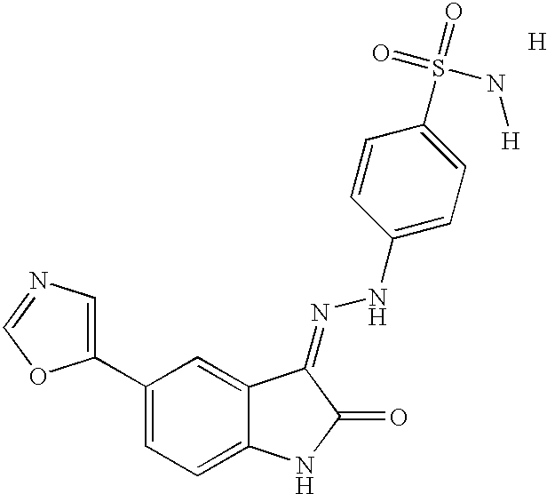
C1(C2=CN=CO2)=CC=C2C(=C1)C(=NNC1=CC=C(S(=O)(=O)N[H])C=C1)C(=O)N2.[H]
